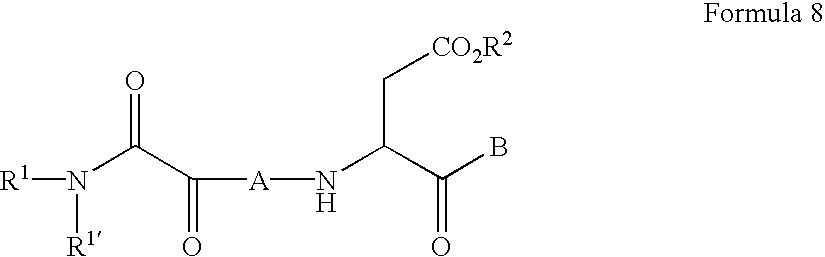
[R1]N(C(C([A]NC(C(B)=O)C[CO2R2])=O)=O)[R1]
